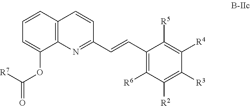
C1=CC2=C(C(OC(=O)[R7])=C1)N=C(C=CC1=C([R6])C([R2])=C([R3])C([R4])=C1[R5])C=C2
